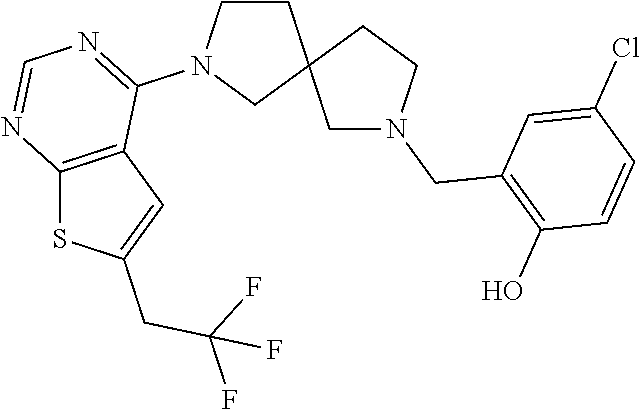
C1CN(C2=NC=NC3=C2C=C(CC(F)(F)F)S3)CC12CN(CC1=C(O)C=CC(Cl)=C1)CC2
